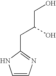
C1=CN=C(CC(O)CO)N1
